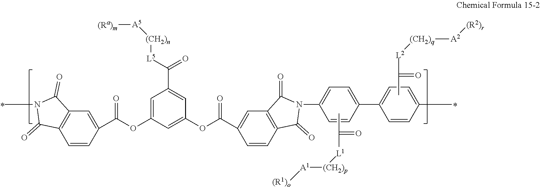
C12=C(C=CC(C(OC3=CC(C(=O)[L5][(CH2)n][A5][(Ra)m])=CC(OC(C4=CC5=C(C=C4)C(=O)N(C4=CC=C(C6=CC=C(C)C=C6)C=C4)C5=O)=O)=C3)=O)=C1)C(=O)N(C)C2=O.CC([L1][(CH2)p][A1][(R1)o])=O.CC([L2][(CH2)q][A2][(R2)r])=O
